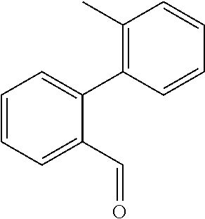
C1=CC=C(C=O)C(C2=C(C)C=CC=C2)=C1
